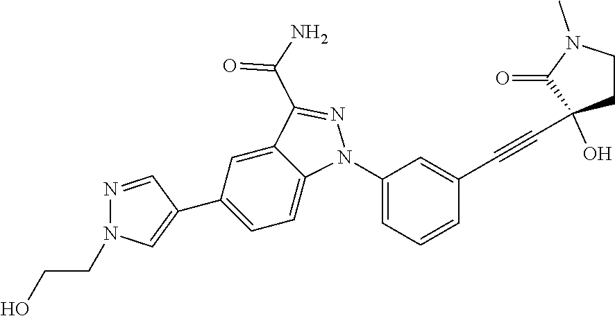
C1(N2C3=CC=C(C4=CN(CCO)N=C4)C=C3C(C(N)=O)=N2)=CC=CC(C#CC2(O)CCN(C)C2=O)=C1
